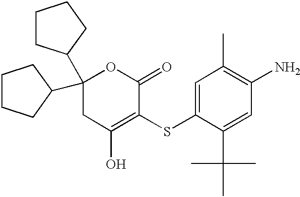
C1CCC(C2(C3CCCC3)CC(O)=C(SC3=CC(C)=C(N)C=C3C(C)(C)C)C(=O)O2)C1
